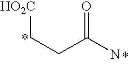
C(CC(N)=O)[HO2C]
